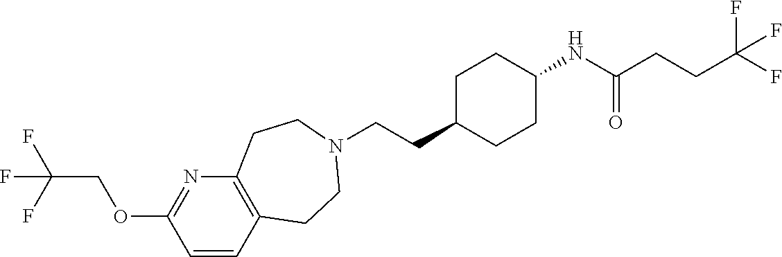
C(CC1CCC(NC(CCC(F)(F)F)=O)CC1)N1CCC2=C(N=C(OCC(F)(F)F)C=C2)CC1
